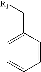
C1=CC=CC(C[R1])=C1
